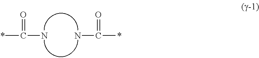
*C(N)=O.*C(N)=O
